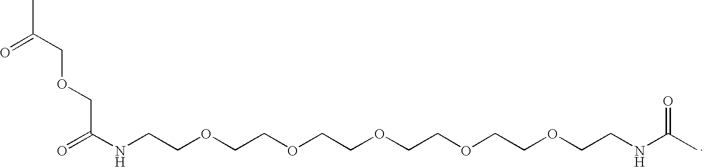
O=C(COCC(NCCOCCOCCOCCOCCOCCNC(C)=O)=O)C
